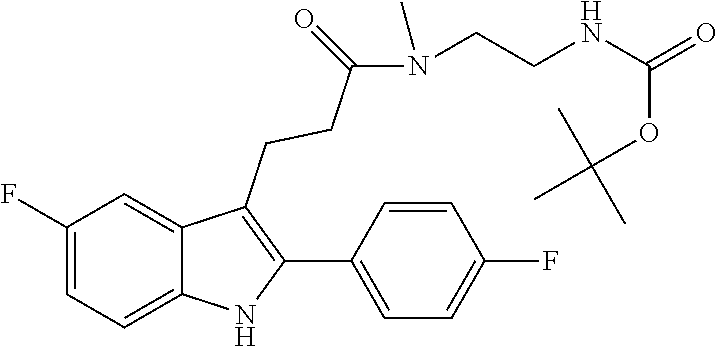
C1(F)=CC=C2C(=C1)C(CCC(=O)N(C)CCNC(=O)OC(C)(C)C)=C(C1=CC=C(F)C=C1)N2
